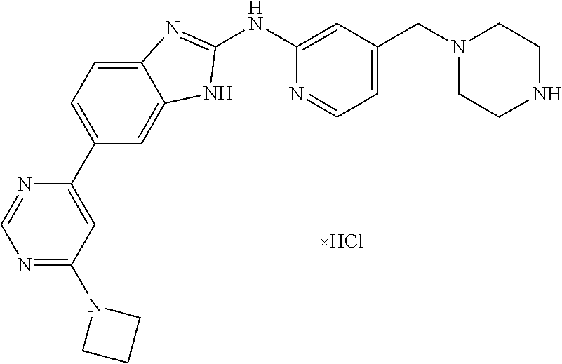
N1=C(N2CCC2)C=C(C2=CC=C3C(=C2)NC(NC2=CC(CN4CCNCC4)=CC=N2)=N3)N=C1
